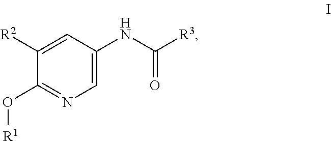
C1=C(NC([R3])=O)C=C([R2])C(O[R1])=N1
